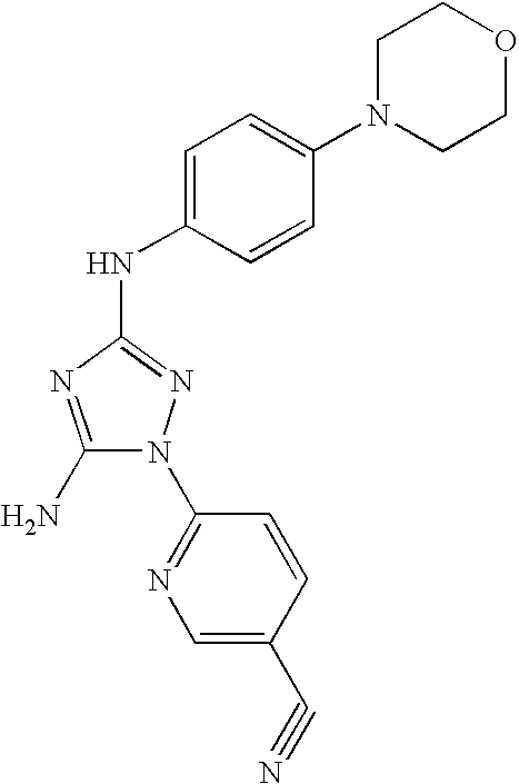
C1(N)=NC(NC2=CC=C(N3CCOCC3)C=C2)=NN1C1=NC=C(C#N)C=C1
